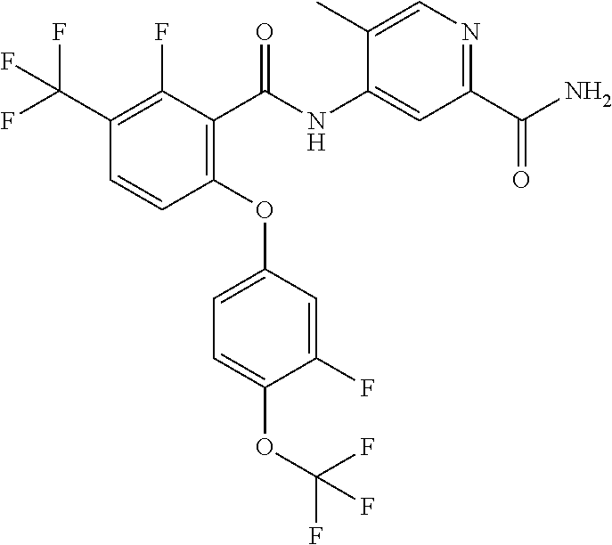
CC1=CN=C(C(N)=O)C=C1NC(C1=C(OC2=CC=C(OC(F)(F)F)C(F)=C2)C=CC(C(F)(F)F)=C1F)=O
